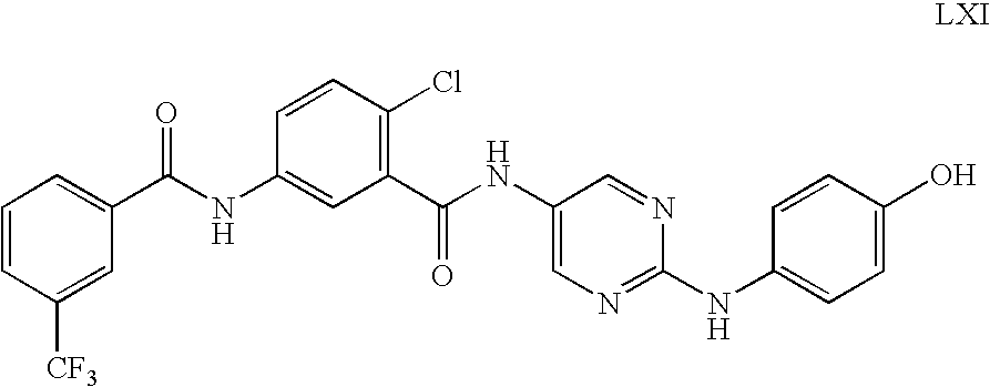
N(C1=CN=C(NC2=CC=C(O)C=C2)N=C1)C(C1=C(Cl)C=CC(NC(C2=CC=CC([CF3])=C2)=O)=C1)=O
